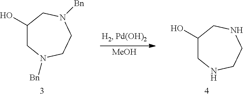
C1(O)CN([Bn])CCN([Bn])C1.C1(O)CNCCNC1.[MeOH]
